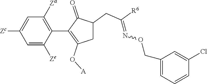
C1=C([Ze])C(C2=C(O[A])CC(CC([R6])=NOCC3=CC=CC(Cl)=C3)C2=O)=C([Za])C=C1[Zc]
